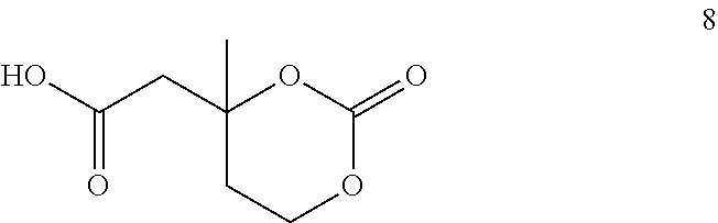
OC(CC1(C)CCOC(=O)O1)=O
